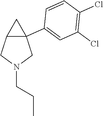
C12C(C3=CC(Cl)=C(Cl)C=C3)(CN(CCC)C1)C2
